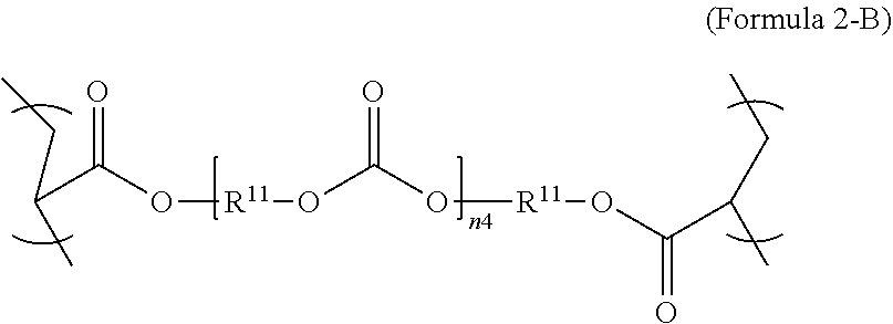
C(C(O[R11]OC(O[R11]OC(C(CC)C)=O)=O)=O)(CC)C
